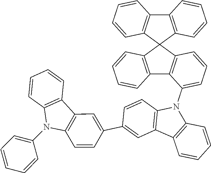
C12=C(C3=C(C=CC(C4=CC5=C(C=C4)N(C4=CC=CC=C4)C4=C5C=CC=C4)=C3)N1C1=CC=CC3=C1C1=C(C=CC=C1)C31C3=C(C4=C1C=CC=C4)C=CC=C3)C=CC=C2
